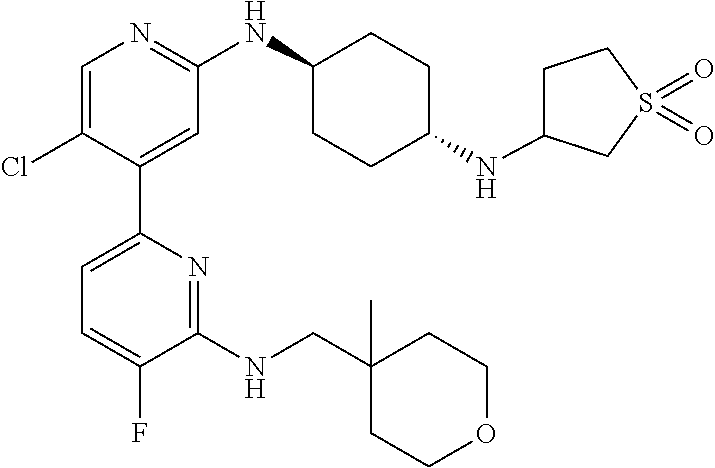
C1(C2=CC=C(F)C(NCC3(C)CCOCC3)=N2)=CC(NC2CCC(NC3CCS(=O)(=O)C3)CC2)=NC=C1Cl
